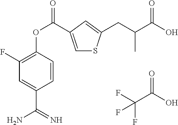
FC(C(O)=O)(F)F.C1=C(C(OC2=C(F)C=C(C(=N)N)C=C2)=O)C=C(CC(C(O)=O)C)S1
